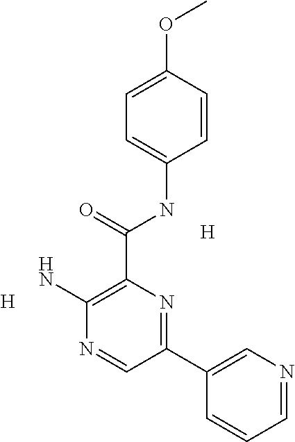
[H].[H].C1(C(NC2=CC=C(OC)C=C2)=O)=C(N)N=CC(C2=CN=CC=C2)=N1
